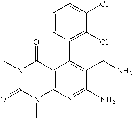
C1=CC(C2=C(CN)C(N)=NC3=C2C(=O)N(C)C(=O)N3C)=C(Cl)C(Cl)=C1
